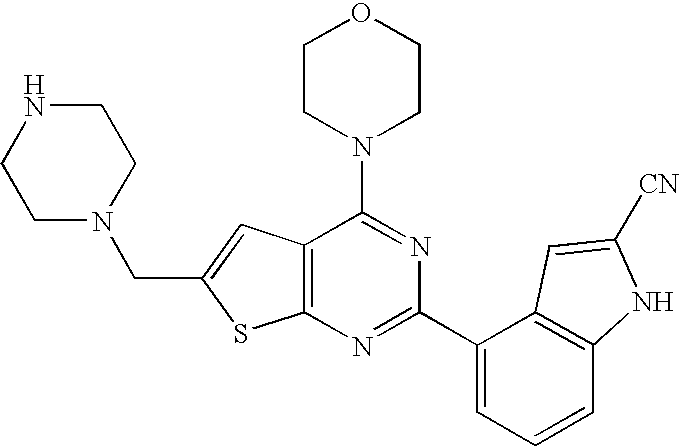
C12=C(N=C(C3=CC=CC4=C3C=C([CN])N4)N=C1N1CCOCC1)SC(CN1CCNCC1)=C2
